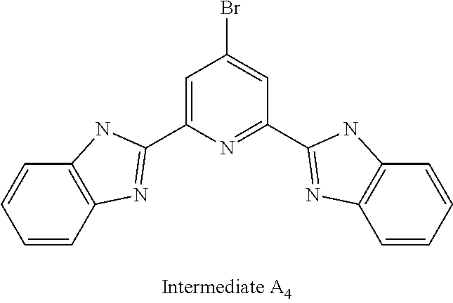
C1=CC2=C(C=C1)NC(C1=CC(Br)=CC(C3=NC4=C(C=CC=C4)N3)=N1)=N2
